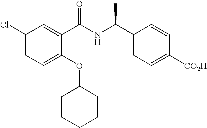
C1(Cl)=CC=C(OC2CCCCC2)C(C(NC(C2=CC=C([CO2H])C=C2)C)=O)=C1
